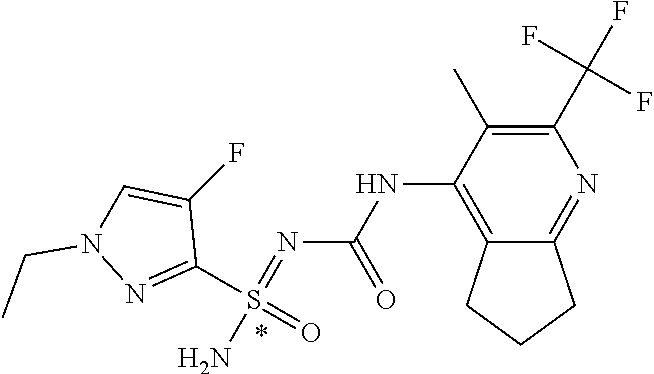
N(C1=C2C(=NC(C(F)(F)F)=C1C)CCC2)C(N=S(N)(C1=NN(CC)C=C1F)=O)=O
